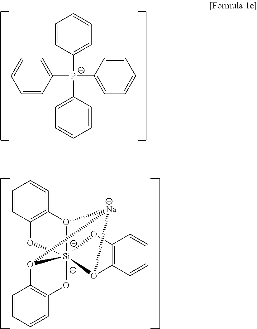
C1=CC([P+](C2=CC=CC=C2)(C2=CC=CC=C2)C2=CC=CC=C2)=CC=C1.C1=CC=CC2=C1O[Si]1345O2[Na](O1C1=C(C=CC=C1)O3)O4C1=C(C=CC=C1)O5
